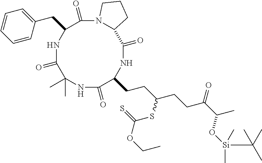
N1C(=O)C(CCC(CCC(C(O[Si](C(C)(C)C)(C)C)C)=O)SC(=S)OCC)NC(=O)C2N(C(=O)C(CC3=CC=CC=C3)NC(=O)C1(C)C)CCC2
